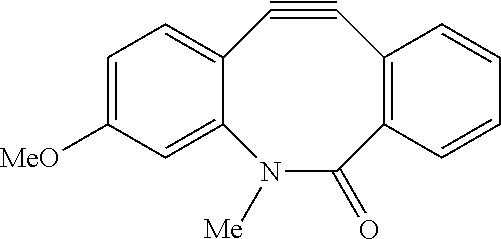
C12=CC=C([MeO])C=C1N([Me])C(=O)C1=C(C#C2)C=CC=C1
